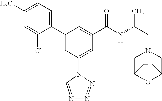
C1(C2=CC(N3C=NN=N3)=CC(C(NC(CN3CC4OC(C3)CC4)C)=O)=C2)=CC=C(C)C=C1Cl
